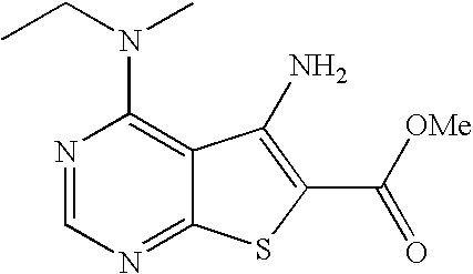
N1=CN=C2C(=C1N(CC)C)C(N)=C(C([OMe])=O)S2
